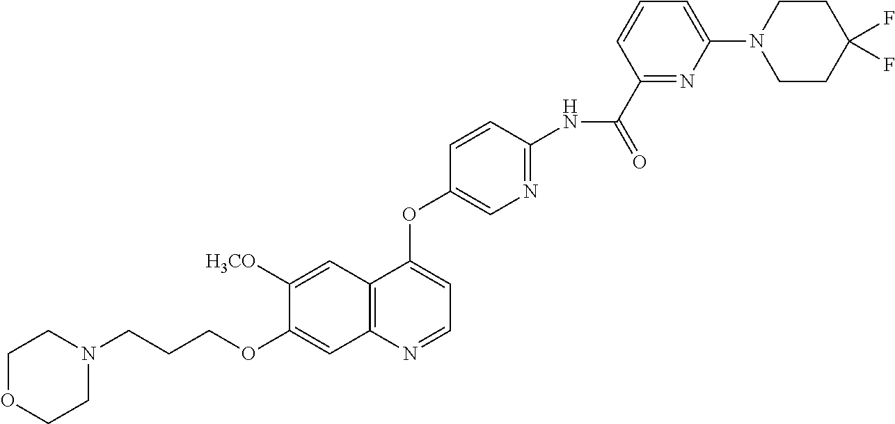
C1OCCN(CCCOC2=CC3=C(C=C2[H3CO])C(OC2=CN=C(NC(C4=NC(N5CCC(F)(F)CC5)=CC=C4)=O)C=C2)=CC=N3)C1
